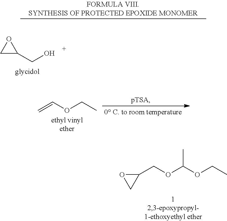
C(=C)OCC.O1CC1COC(OCC)C.C1C(CO)O1
